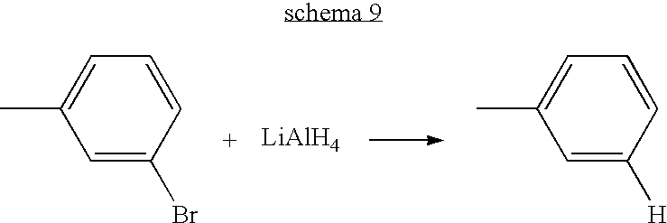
C1=C(Br)C=CC=C1C.[LiAlH4].C1=C([H])C=CC=C1C
